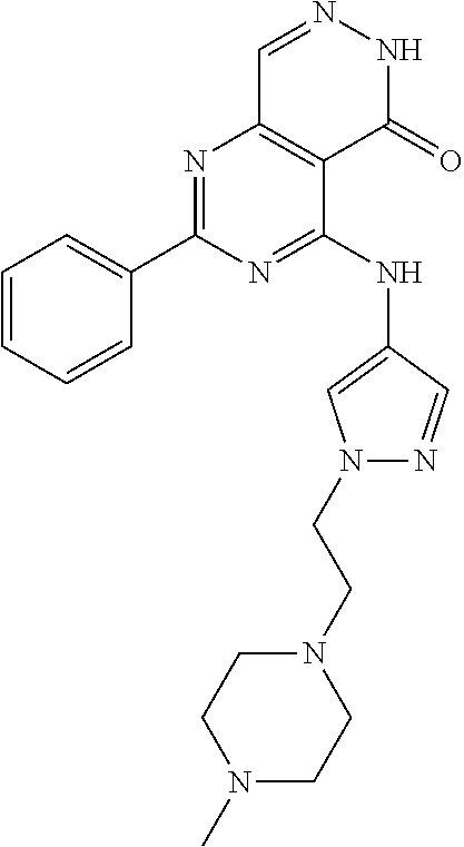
N1=C(NC2=CN(CCN3CCN(C)CC3)N=C2)C2=C(N=C1C1=CC=CC=C1)C=NNC2=O
